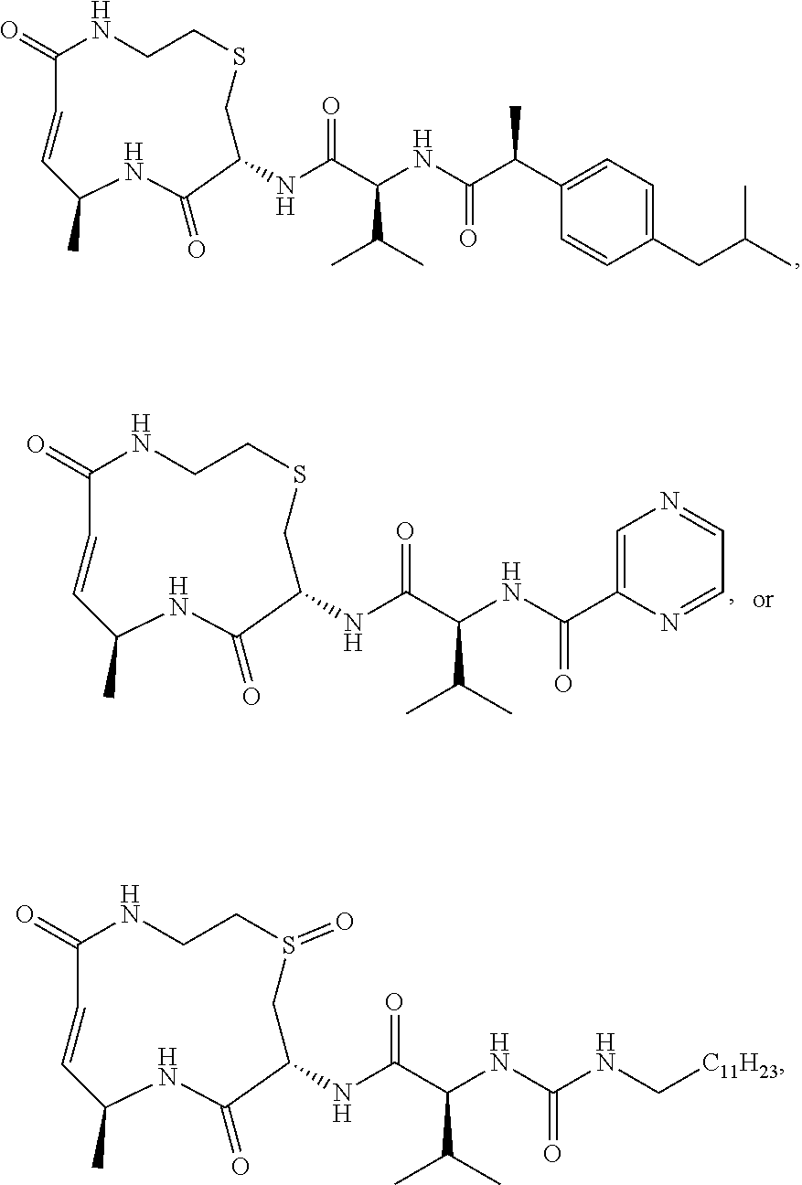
C1(=O)NCCSCC(NC(C(NC(C(C2=CC=C(CC(C)C)C=C2)C)=O)C(C)C)=O)C(=O)NC(C)C=C1.C1(=O)NCCSCC(NC(C(NC(C2=CN=CC=N2)=O)C(C)C)=O)C(=O)NC(C)C=C1.C1(=O)NCCS(=O)CC(NC(C(NC(NC[C11H23])=O)C(C)C)=O)C(=O)NC(C)C=C1
